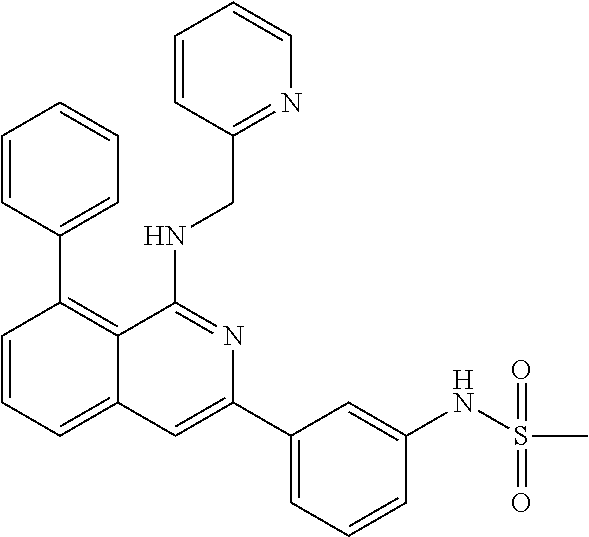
C1=CC(C2=C3C(=CC=C2)C=C(C2=CC=CC(NS(C)(=O)=O)=C2)N=C3NCC2=NC=CC=C2)=CC=C1
